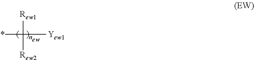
[Rew1]C([Rew2])([Yew1])*
